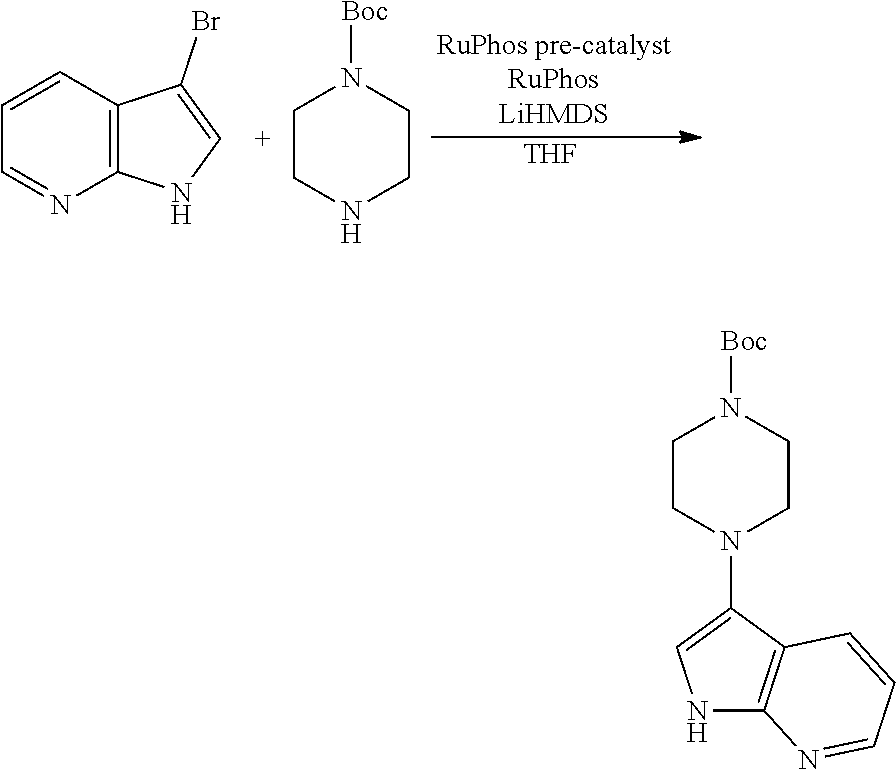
[THF].C1=CC2=C(N=C1)NC=C2Br.C1CNCCN1[Boc].C1CN(C2=CNC3=C2C=CC=N3)CCN1[Boc]
